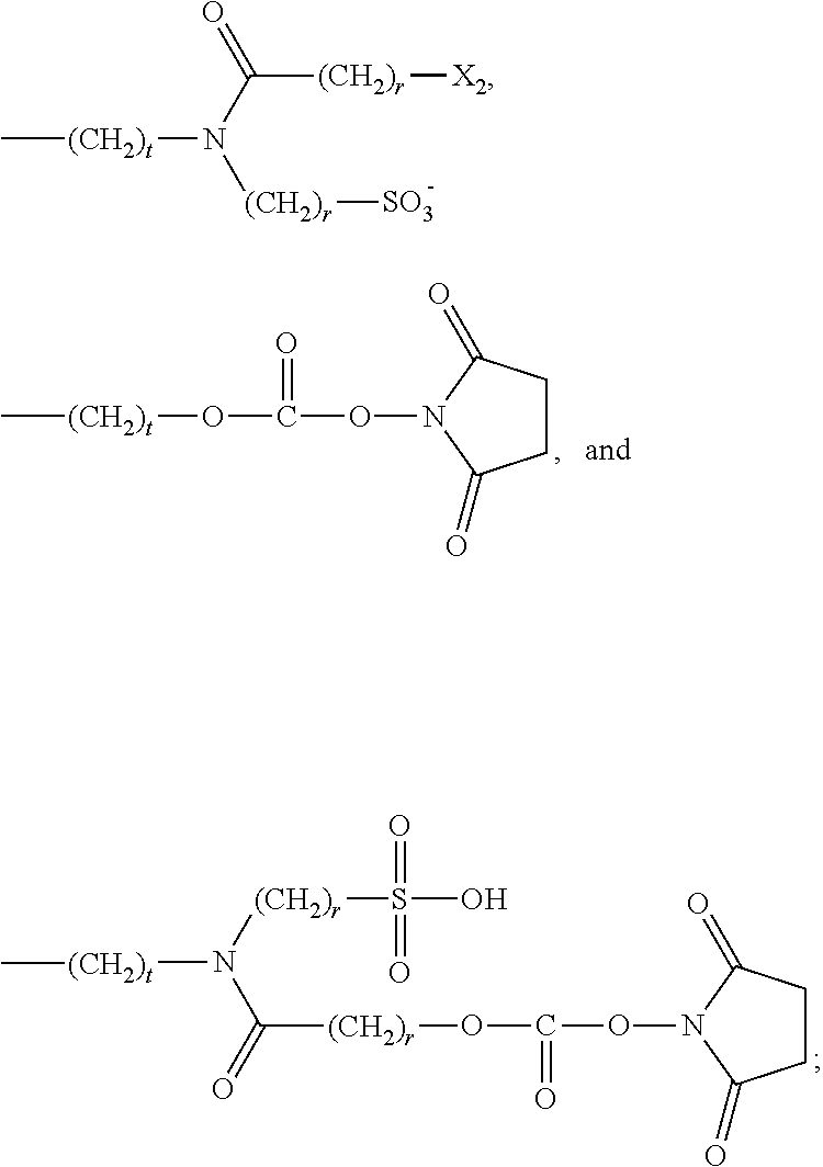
C[(CH2)t]N(C([(CH2)r][X2])=O)[(CH2)r][SO3].C[(CH2)t]OC(ON1C(=O)CCC1=O)=O.C([(CH2)r]OC(ON1C(=O)CCC1=O)=O)(N([(CH2)r]S(O)(=O)=O)[(CH2)t]C)=O
